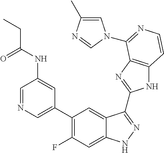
C1=C(C2=C(F)C=C3C(=C2)C(C2=NC4=C(N2)C=CN=C4N2C=C(C)N=C2)=NN3)C=C(NC(CC)=O)C=N1
